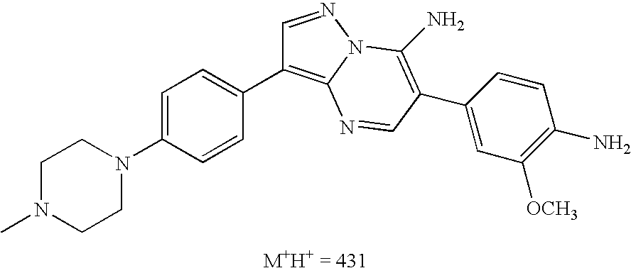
CN1CCN(C2=CC=C(C3=C4N(N=C3)C(N)=C(C3=CC([OCH3])=C(N)C=C3)C=N4)C=C2)CC1
